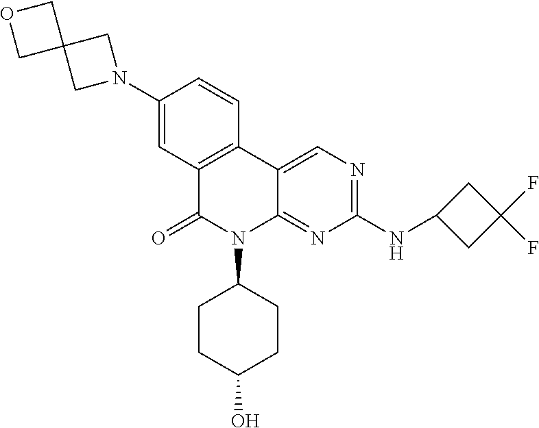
C12=C(C3=CN=C(NC4CC(F)(F)C4)N=C3N(C3CCC(O)CC3)C1=O)C=CC(N1CC3(C1)COC3)=C2
